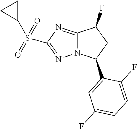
C12=NC(S(=O)(=O)C3CC3)=NN1C(C1=CC(F)=CC=C1F)CC2F
